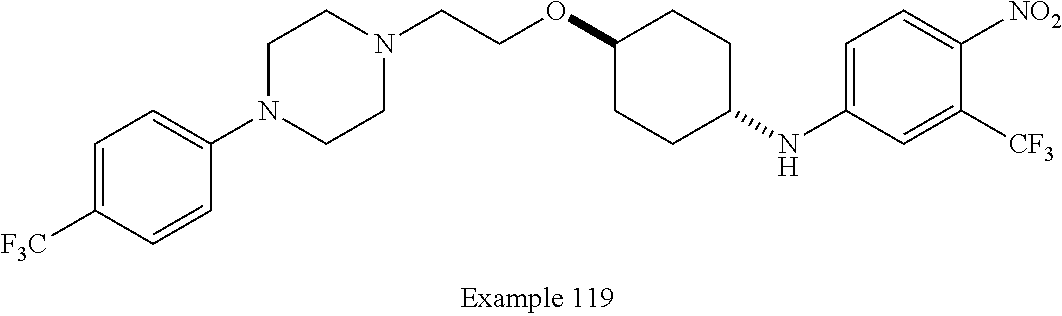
C1=C([F3C])C=CC(N2CCN(CCOC3CCC(NC4=CC=C([NO2])C([CF3])=C4)CC3)CC2)=C1
